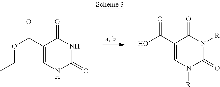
C1(C(OCC)=O)=CNC(=O)NC1=O.C1(C(O)=O)=CN([R])C(=O)N([R])C1=O
